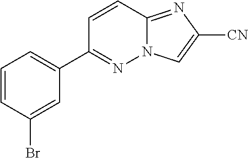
C1=CC(Br)=CC(C2=NN3C(=NC([CN])=C3)C=C2)=C1
